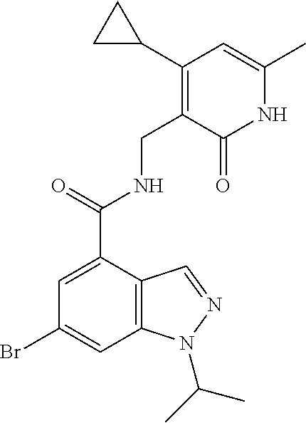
C1(Br)=CC2=C(C(C(NCC3=C(C4CC4)C=C(C)NC3=O)=O)=C1)C=NN2C(C)C
